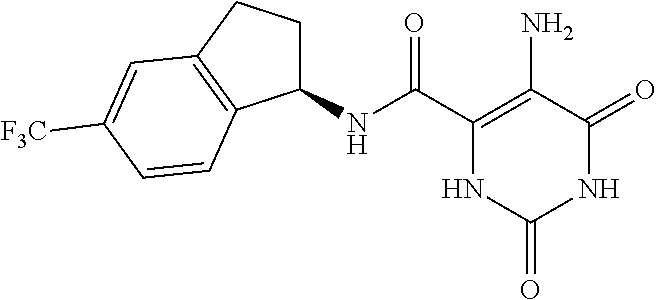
C1(NC(C2=C(N)C(=O)NC(=O)N2)=O)CCC2=C1C=CC([F3C])=C2
